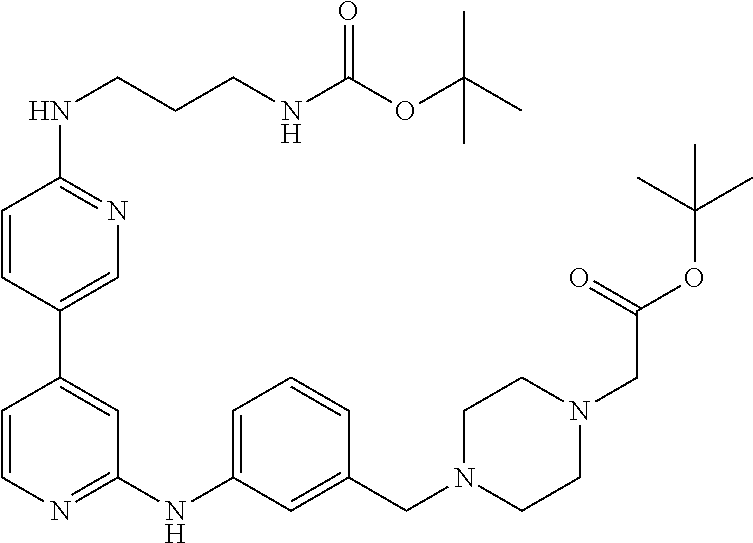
C1=CC(C2=CC(NC3=CC=CC(CN4CCN(CC(OC(C)(C)C)=O)CC4)=C3)=NC=C2)=CN=C1NCCCNC(OC(C)(C)C)=O
